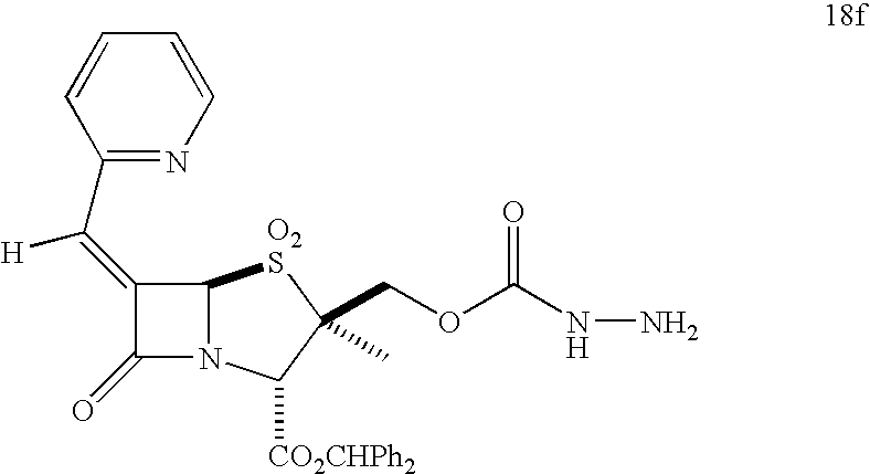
C1(=C(C2=NC=CC=C2)[H])C(=O)N2C1[O2S]C(COC(NN)=O)(C)C2[CO2CHPh2]
